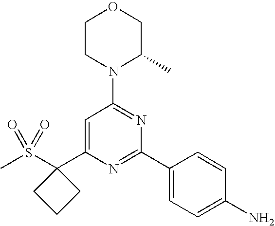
CS(C1(C2=CC(N3C(C)COCC3)=NC(C3=CC=C(N)C=C3)=N2)CCC1)(=O)=O
